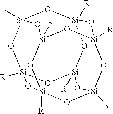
O1[Si]2(C)O[Si]3([R])O[Si]4([R])O[Si]1([R])O[Si]1([R])O[Si]([R])(O[Si]([R])(O[Si]([R])(O1)O4)O3)O2
